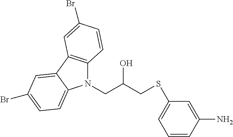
N1(CC(CSC2=CC=CC(N)=C2)O)C2=C(C3=CC(Br)=CC=C13)C=C(Br)C=C2
